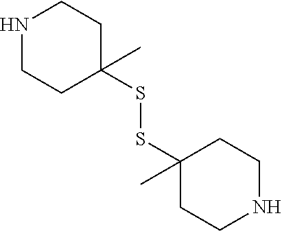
N1CCC(SSC2(C)CCNCC2)(C)CC1
